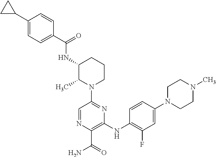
C1(C(=O)NC2C(C)N(C3=NC(NC4=C(F)C=C(N5CCN(C)CC5)C=C4)=C(C(=O)N)N=C3)CCC2)=CC=C(C2CC2)C=C1
